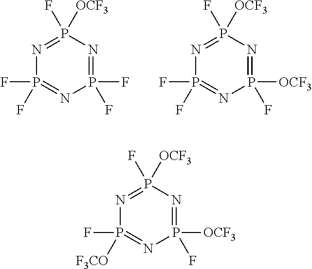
P1(F)(F)=NP(F)([OCF3])=NP(F)(F)=N1.P1([OCF3])(F)=NP(F)([OCF3])=NP(F)(F)=N1.P1([OCF3])(F)=NP(F)([OCF3])=NP(F)([F3CO])=N1
